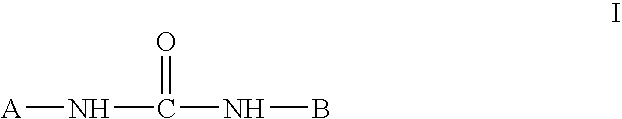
[A]NC(=O)NB
